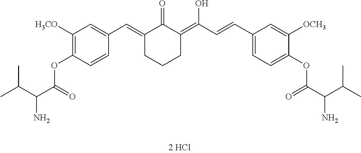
C1([H3CO])=C(OC(C(C(C)C)N)=O)C=CC(C=C2C(=O)C(=C(O)C=CC3=CC=C(OC(C(C(C)C)N)=O)C([OCH3])=C3)CCC2)=C1
